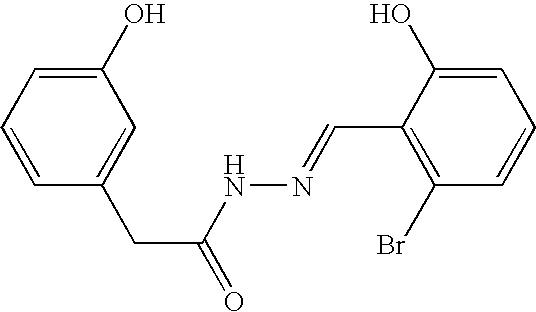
C1(O)=CC=CC(CC(=O)NN=CC2=C(Br)C=CC=C2O)=C1
